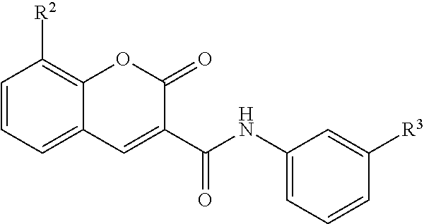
C1=CC=C2C(=C1[R2])OC(=O)C(C(NC1=CC=CC([R3])=C1)=O)=C2
